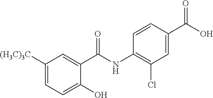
C1(O)=CC=C([(H3C)3C])C=C1C(NC1=C(Cl)C=C(C(O)=O)C=C1)=O
